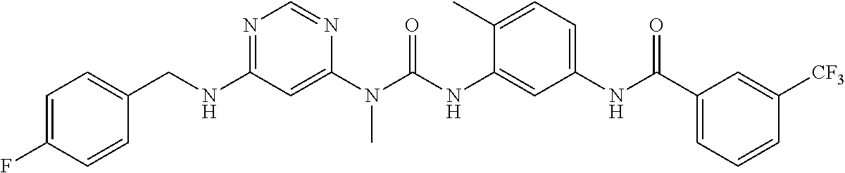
C1(CNC2=NC=NC(N(C(NC3=CC(NC(C4=CC=CC([CF3])=C4)=O)=CC=C3C)=O)C)=C2)=CC=C(F)C=C1
